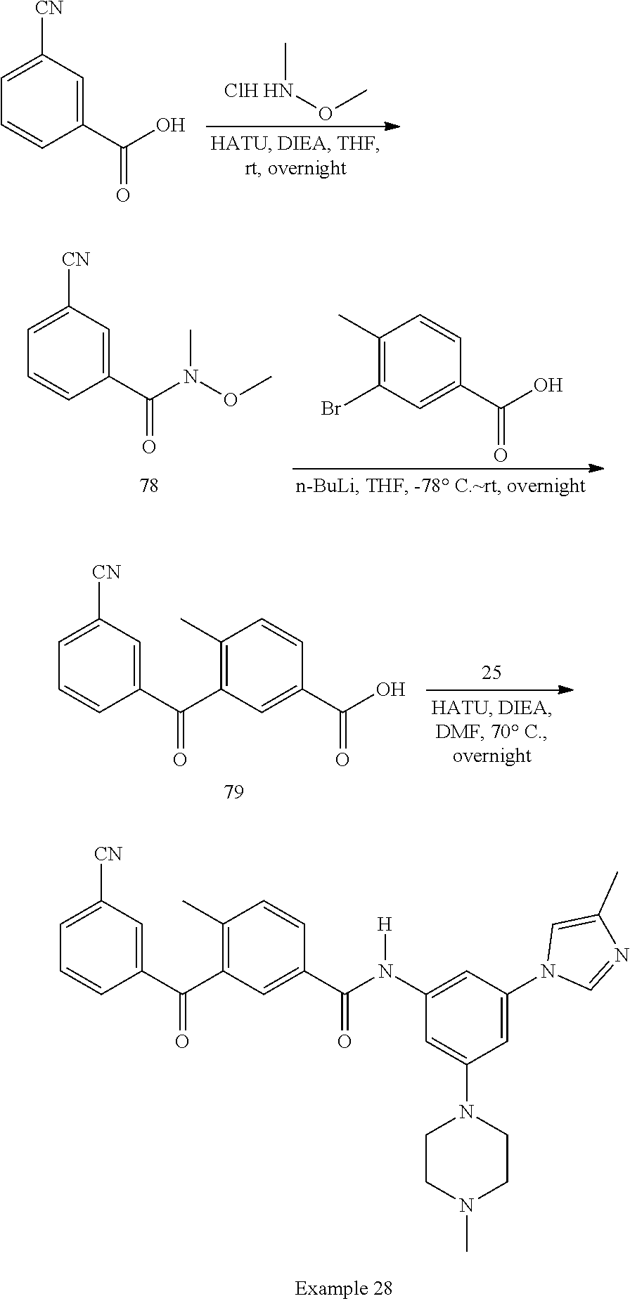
CN(C(C1=CC([CN])=CC=C1)=O)OC.C1(C)=C(Br)C=C(C(=O)O)C=C1.C1=C([CN])C=C(C(=O)O)C=C1.C[ClH HN]OC.C1(C)=C(C(=O)C2=CC([CN])=CC=C2)C=C(C(=O)O)C=C1.N1(C)CCN(C2=CC(N([H])C(C3=CC(C(C4=CC([CN])=CC=C4)=O)=C(C)C=C3)=O)=CC(N3C=C(C)N=C3)=C2)CC1
